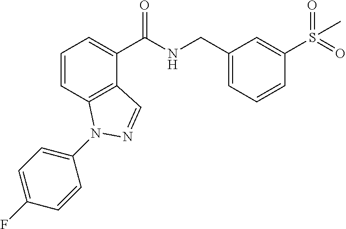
C1=CC2=C(C(C(NCC3=CC=CC(S(=O)(=O)C)=C3)=O)=C1)C=NN2C1=CC=C(F)C=C1
